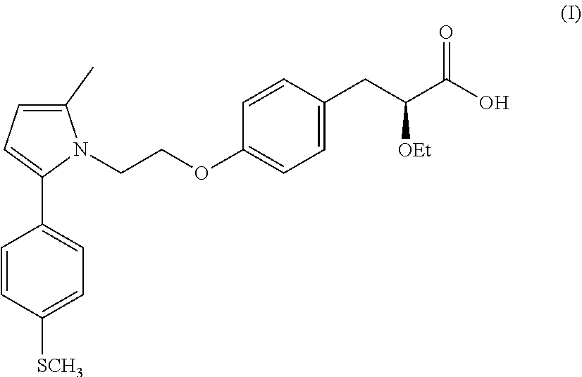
C1(C)=CC=C(C2=CC=C([SCH3])C=C2)N1CCOC1=CC=C(CC(C(O)=O)[OEt])C=C1
